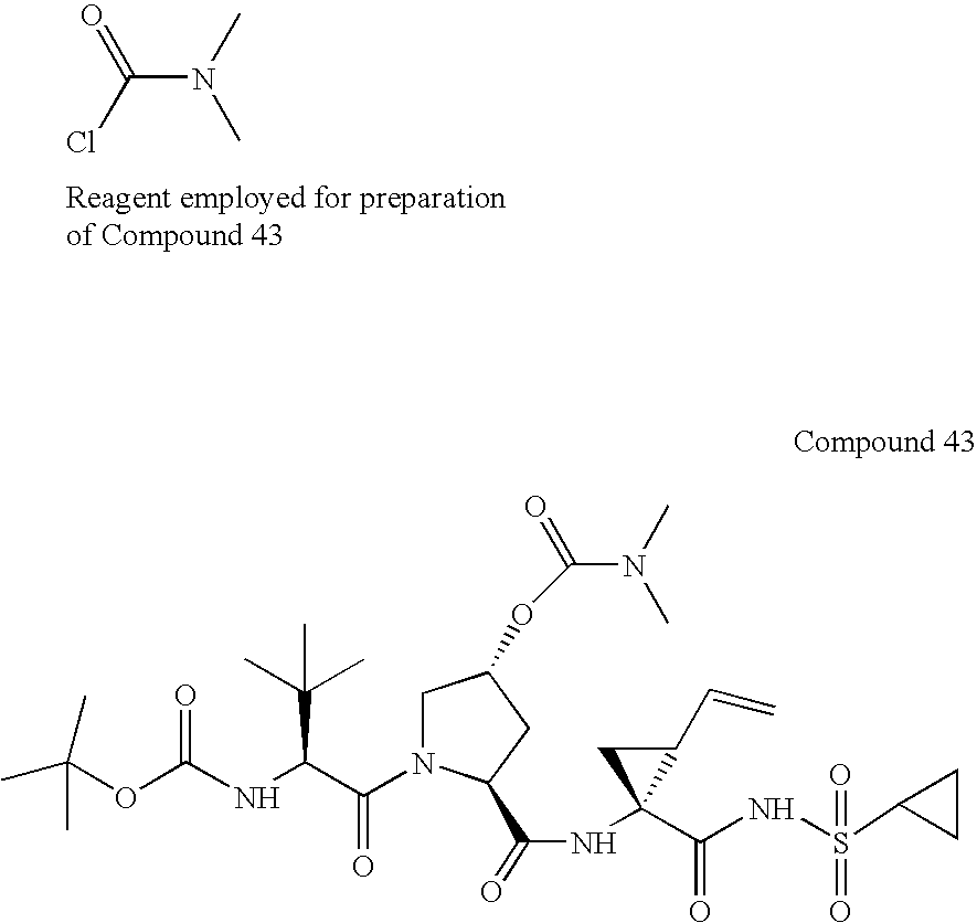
C(N(C)C)(Cl)=O.CC(OC(NC(C(N1CC(OC(=O)N(C)C)CC1C(=O)NC1(C(=O)NS(=O)(C2CC2)=O)C(C=C)C1)=O)C(C)(C)C)=O)(C)C
